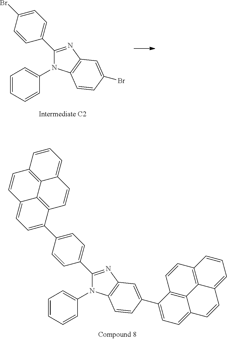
N1(C2=CC=CC=C2)C2=C(N=C1C1=CC=C(C3=CC=C4C5=C3C=CC3=CC=CC(=C53)C=C4)C=C1)C=C(C1=CC=C3C4=C1C=CC1=C4C(=CC=C1)C=C3)C=C2.C1=CC=CC(N2C(C3=CC=C(Br)C=C3)=NC3=C2C=CC(Br)=C3)=C1
